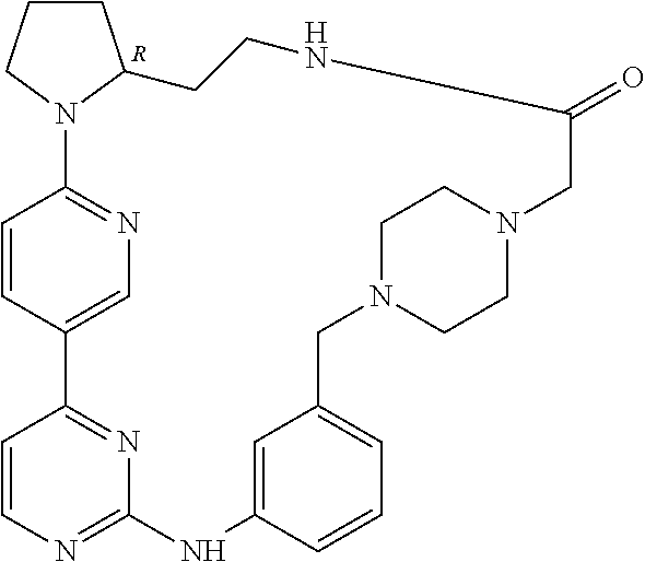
C1=CC2=CN=C1N1C(CCC1)CCNC(=O)CN1CCN(CC3=CC=CC(=C3)NC3=NC=CC2=N3)CC1.[R]
